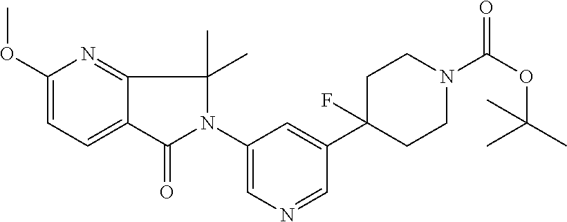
C1(N2C(=O)C3=CC=C(OC)N=C3C2(C)C)=CN=CC(C2(F)CCN(C(OC(C)(C)C)=O)CC2)=C1
